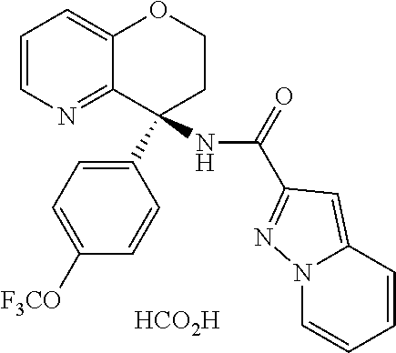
[HCO2H].C12=NC=CC=C1OCCC2(C1=CC=C([F3CO])C=C1)NC(=O)C1=NN2C=CC=CC2=C1
